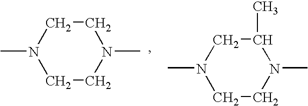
C1CN(C)CCN1C.C1(C)CN(C)CCN1C
